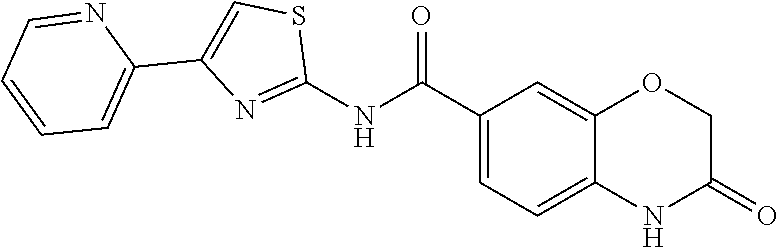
C12=CC(C(=O)NC3=NC(C4=CC=CC=N4)=CS3)=CC=C1NC(=O)CO2
